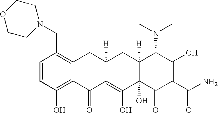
C1=CC(CN2CCOCC2)=C2C(=C1O)C(=O)C1=C(O)C3(O)C([H])(CC1([H])C2)C(N(C)C)C(O)=C(C(N)=O)C3=O
